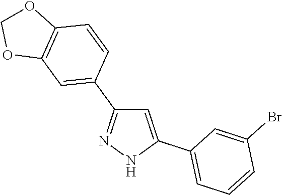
C1=C(C2=CC=CC(Br)=C2)NN=C1C1=CC2=C(C=C1)OCO2
